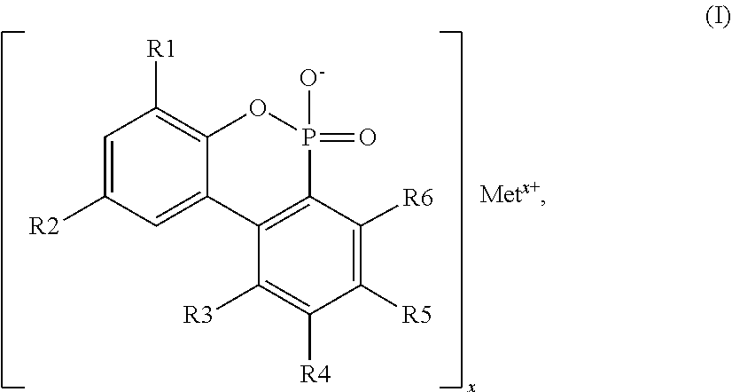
[R3]C1=C([R4])C([R5])=C([R6])C2=C1C1=CC([R2])=CC([R1])=C1OP2(=O)[O-]
